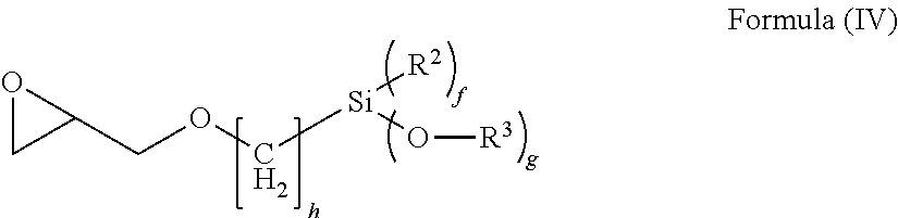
C1(COC[Si](O[R3])[R2])OC1
